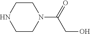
N1(C(CO)=O)CCNCC1
